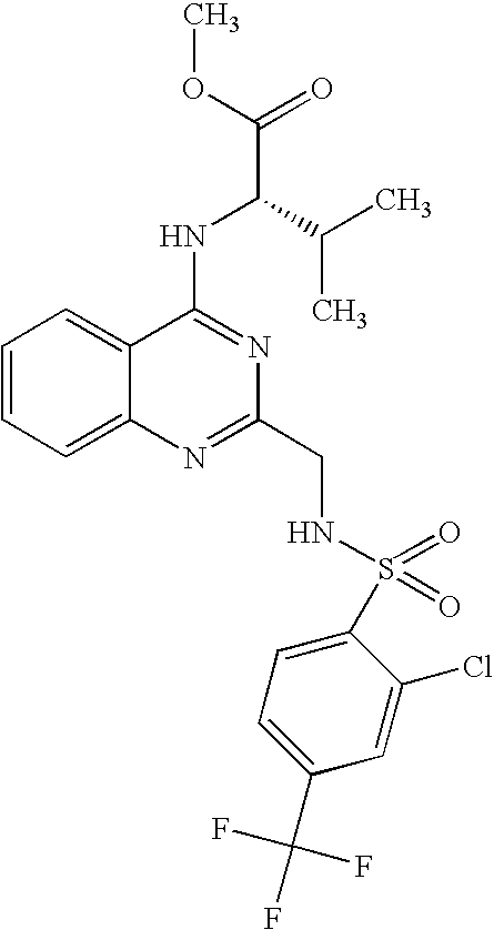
C12=CC=CC=C1N=C(CNS(=O)(=O)C1=CC=C(C(F)(F)F)C=C1Cl)N=C2NC(C(=O)OC)C(C)C
